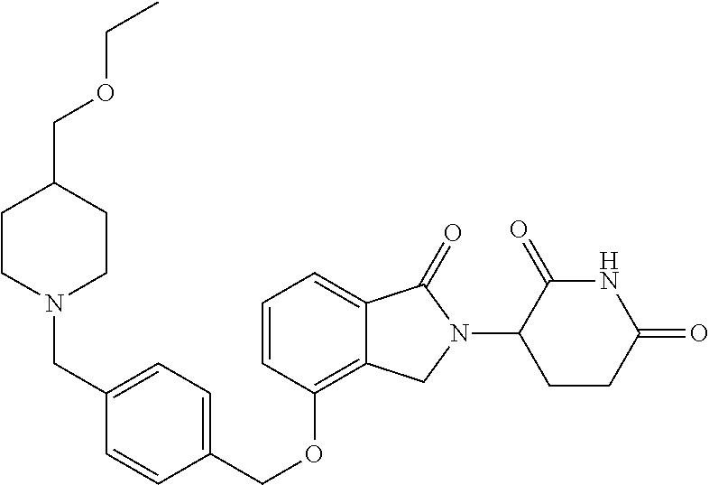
C(OC1=C2C(=CC=C1)C(=O)N(C1C(=O)NC(=O)CC1)C2)C1=CC=C(CN2CCC(COCC)CC2)C=C1
